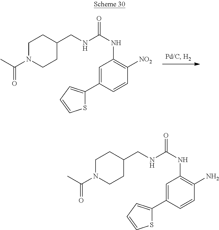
C1(C2=CC=CS2)=CC(NC(NCC2CCN(C(C)=O)CC2)=O)=C([NO2])C=C1.C1(C2=CC=CS2)=CC(NC(NCC2CCN(C(C)=O)CC2)=O)=C(N)C=C1
